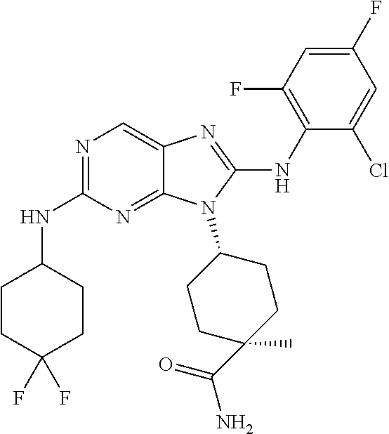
N1=C(NC2CCC(F)(F)CC2)N=C2C(=C1)N=C(NC1=C(F)C=C(F)C=C1Cl)N2C1CCC(C)(C(=O)N)CC1
